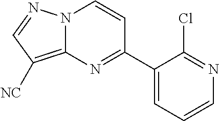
N12C(=C([NC])C=N1)N=C(C1=CC=CN=C1Cl)C=C2
